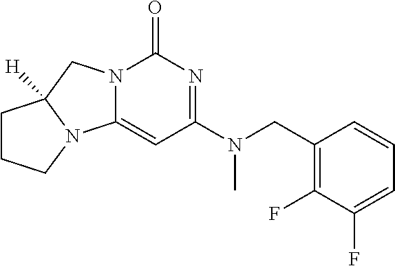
N12C(=CC(N(CC3=C(F)C(F)=CC=C3)C)=NC1=O)N1C([H])(C2)CCC1
